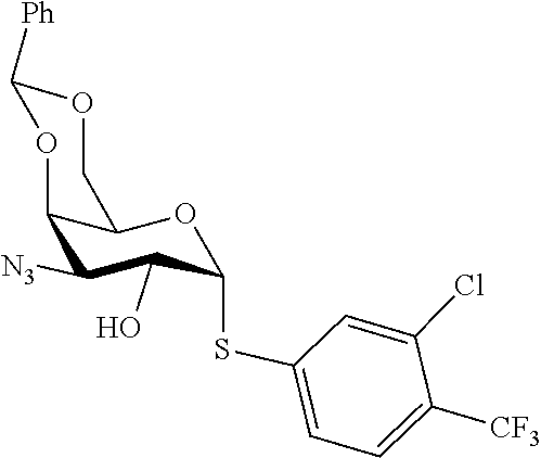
C1(O)C(SC2=CC=C([CF3])C(Cl)=C2)OC2C(C1[N3])OC([Ph])OC2
